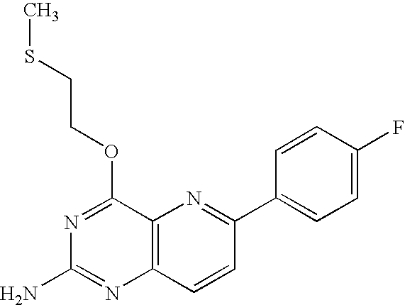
C12=C(C=CC(C3=CC=C(F)C=C3)=N1)N=C(N)N=C2OCCSC
